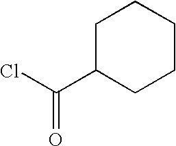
C1C(C(Cl)=O)CCCC1
